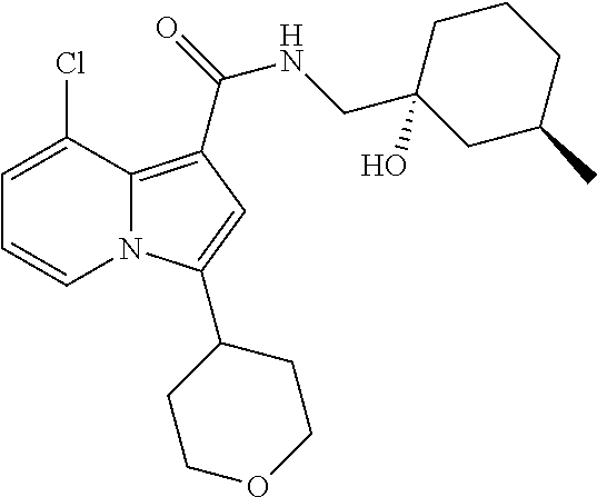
C1=C(Cl)C2=C(C(=O)NCC3(O)CC(C)CCC3)C=C(C3CCOCC3)N2C=C1
